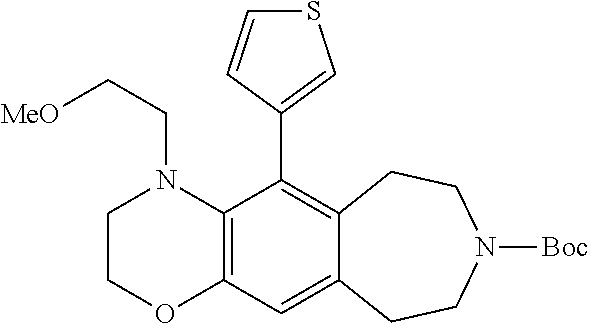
C12=C(N(CC[MeO])CCO1)C(C1=CSC=C1)=C1C(=C2)CCN([Boc])CC1
